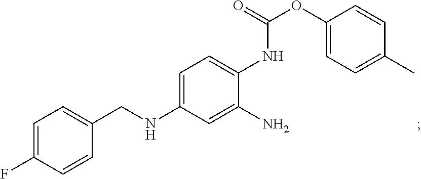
C1=C(F)C=CC(CNC2=CC=C(NC(OC3=CC=C(C)C=C3)=O)C(N)=C2)=C1
